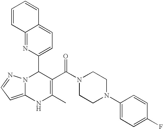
C12=NC(C3N4C(=CC=N4)NC(C)=C3C(N3CCN(C4=CC=C(F)C=C4)CC3)=O)=CC=C1C=CC=C2
